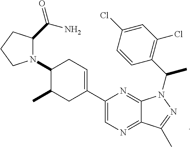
C1(N2C(C(=O)N)CCC2)C(C)CC(C2=CN=C3C(=N2)N(C(C2=C(Cl)C=C(Cl)C=C2)C)N=C3C)=CC1
